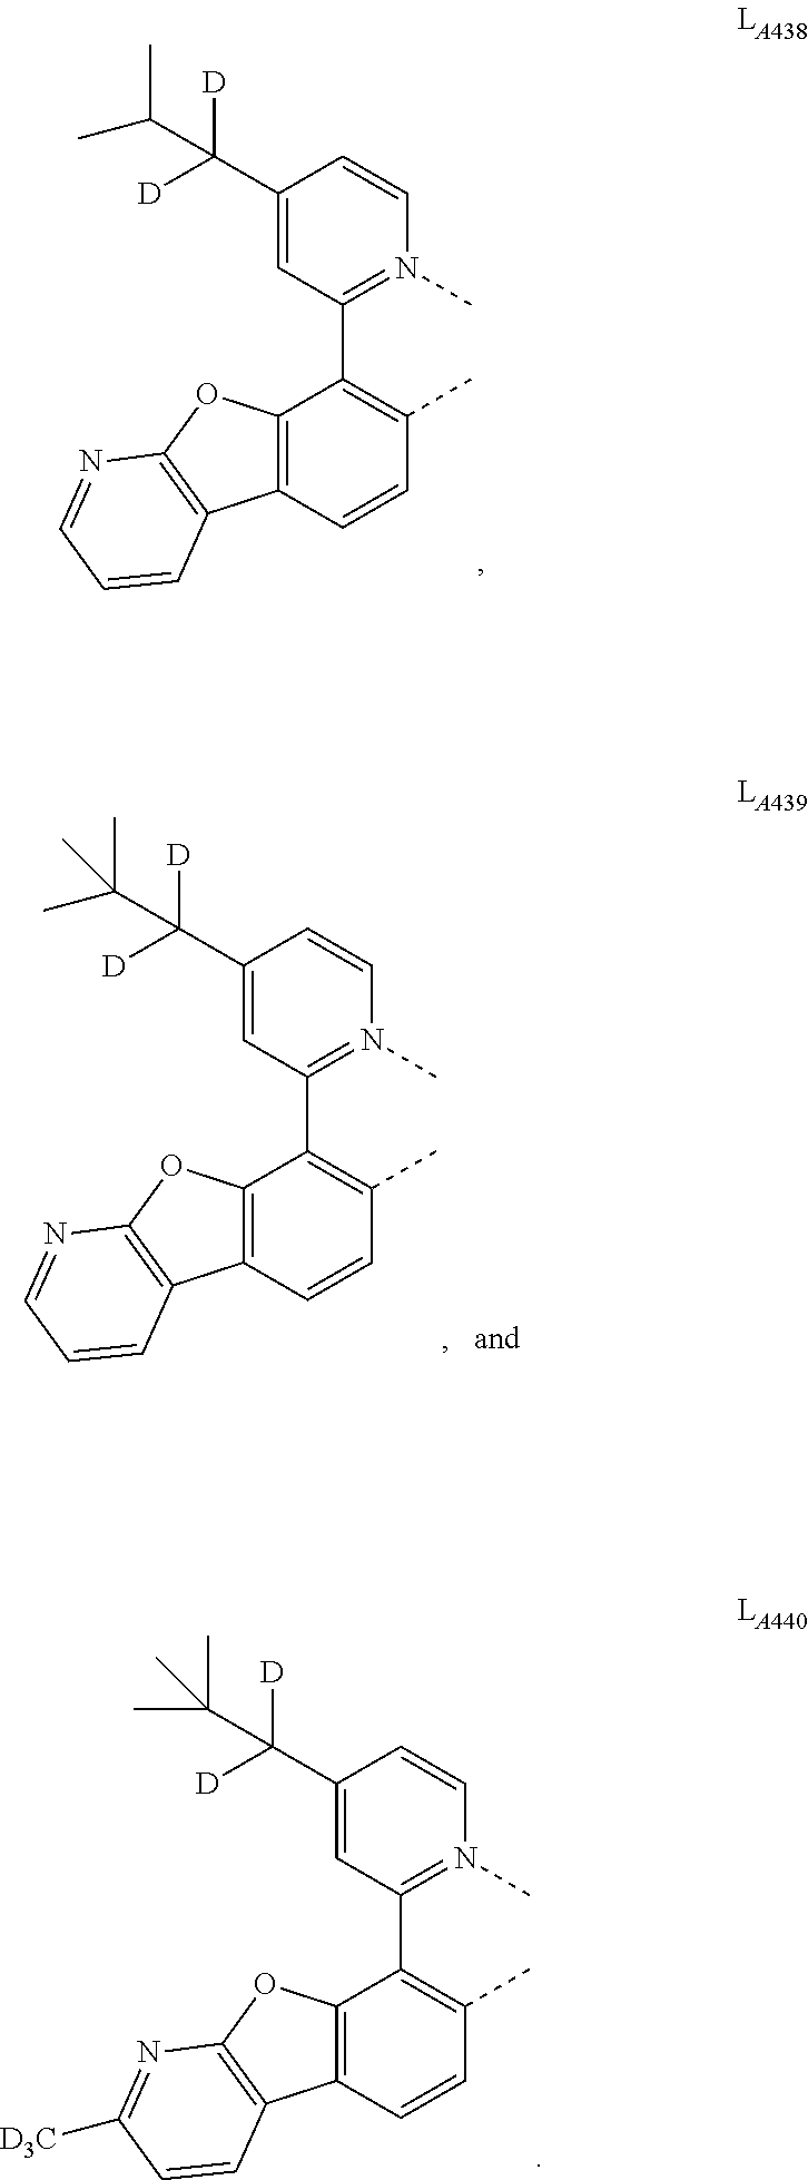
C12=C(C=CC(C)=C1C1=N(C)C=CC(C([D])([D])C(C)C)=C1)C1=C(O2)N=CC=C1.C12=C(C=CC(C)=C1C1=N(C)C=CC(C([D])([D])C(C)(C)C)=C1)C1=C(O2)N=C([D3C])C=C1.C12=C(C=CC(C)=C1C1=N(C)C=CC(C([D])([D])C(C)(C)C)=C1)C1=C(O2)N=CC=C1
